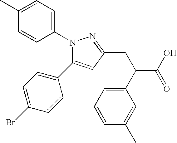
C1=C(C)C=CC(N2N=C(CC(C3=CC=CC(C)=C3)C(O)=O)C=C2C2=CC=C(Br)C=C2)=C1
